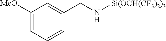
C1([MeO])=CC=CC(CN[Si(OCH(CF3)2)3])=C1
